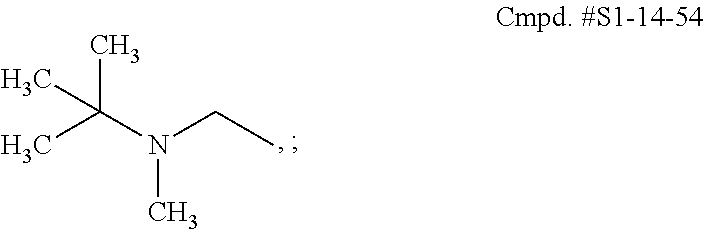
CC(N(CC)C)(C)C
